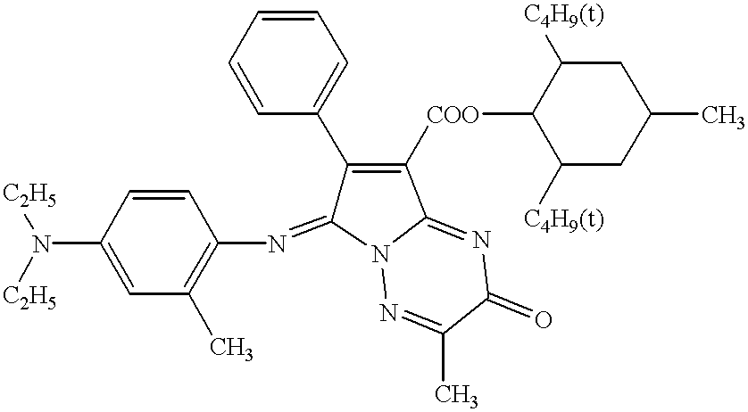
C1=CC(N([C2H5])[C2H5])=CC(C)=C1N=C1C(C2=CC=CC=C2)=C([COO]C2C([C4H9(t)])CC(C)CC2[C4H9(t)])C2=NC(=O)C(C)=NN12
